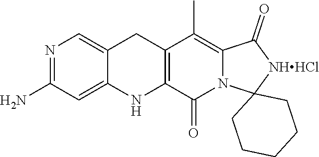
C12(CCCCC1)[NHHCl]C(=O)C1=C(C)C3=C(NC4=CC(N)=NC=C4C3)C(=O)N21
